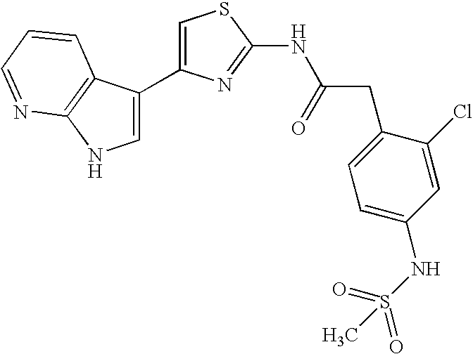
C1=C(C2=CSC(NC(=O)CC3=CC=C(NS(=O)(C)=O)C=C3Cl)=N2)C2=C(N1)N=CC=C2
